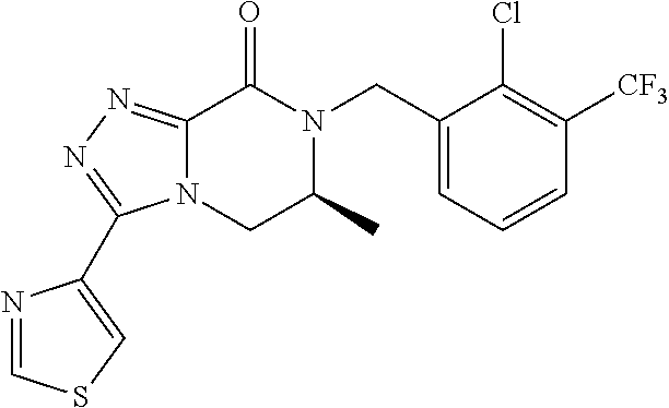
C12=NN=C(C3=CSC=N3)N1CC(C)N(CC1=CC=CC([CF3])=C1Cl)C2=O
